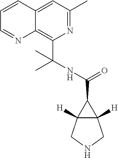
C12([H])C([H])(CNC1)C2C(=O)NC(C1=C2C(=CC(C)=N1)C=CC=N2)(C)C
